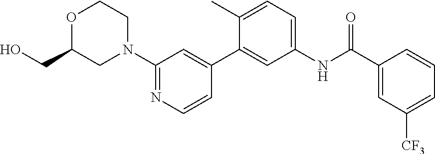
O1C(CO)CN(C2=NC=CC(C3=CC(NC(C4=CC([CF3])=CC=C4)=O)=CC=C3C)=C2)CC1
